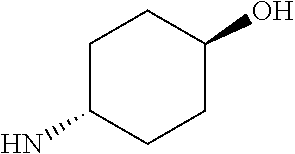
C1C(N)CCC(O)C1
